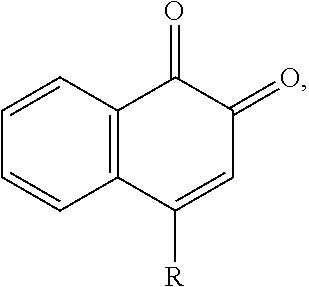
C12=C(C([R])=CC(=O)C1=O)C=CC=C2
